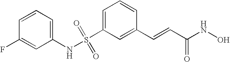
S(C1=CC=CC(C=CC(NO)=O)=C1)(NC1=CC=CC(F)=C1)(=O)=O
